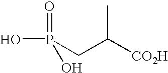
OP(=O)(O)CC([CO2H])C
